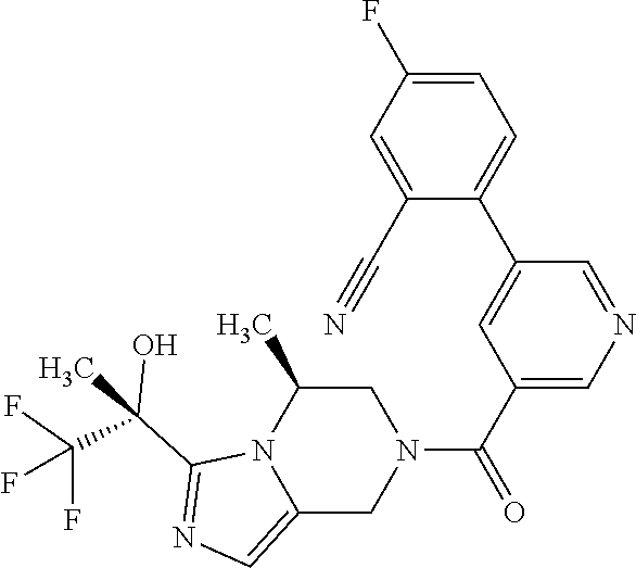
C12=CN=C(C(C)(C(F)(F)F)O)N1C(C)CN(C(C1=CN=CC(C3=CC=C(F)C=C3C#N)=C1)=O)C2
